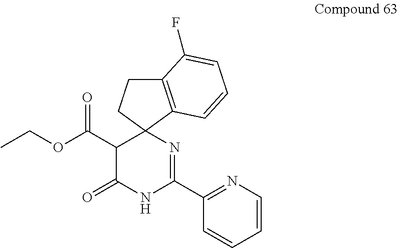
C12(C(C(OCC)=O)C(=O)NC(C3=NC=CC=C3)=N1)C1=C(CC2)C(F)=CC=C1
